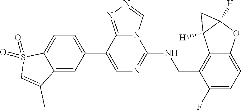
C1(C2=CC=C3C(=C2)C(C)=CS3(=O)=O)=CN=C(NCC2=C3C(=CC=C2F)OC2([H])C3([H])C2)N2C1=NN=C2
